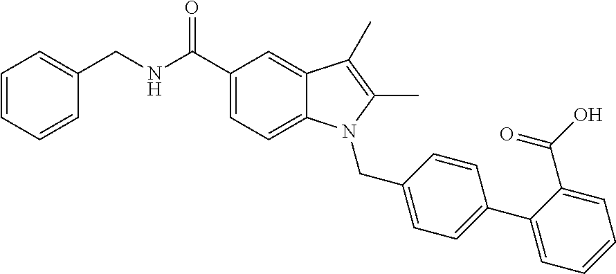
C(NC(C1=CC=C2C(=C1)C(C)=C(C)N2CC1=CC=C(C2=CC=CC=C2C(=O)O)C=C1)=O)C1=CC=CC=C1
